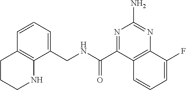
C1(CNC(C2=NC(N)=NC3=C2C=CC=C3F)=O)=CC=CC2=C1NCCC2
